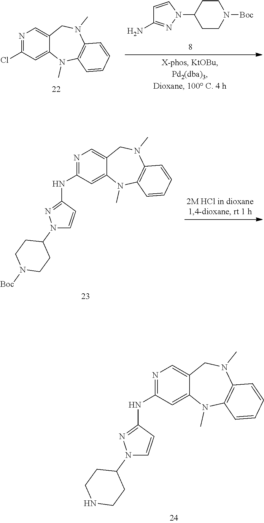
N1=C(Cl)C=C2C(=C1)CN(C)C1=C(N2C)C=CC=C1.C1=CN(C2CCN([Boc])CC2)N=C1N.N1=C(NC2=NN(C3CCNCC3)C=C2)C=C2C(=C1)CN(C)C1=C(N2C)C=CC=C1.N1=C(NC2=NN(C3CCN([Boc])CC3)C=C2)C=C2C(=C1)CN(C)C1=C(N2C)C=CC=C1
